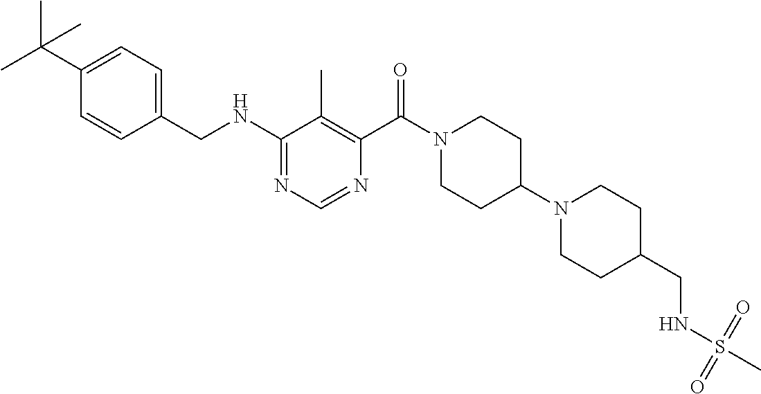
C1(NCC2=CC=C(C(C)(C)C)C=C2)=NC=NC(C(N2CCC(N3CCC(CNS(C)(=O)=O)CC3)CC2)=O)=C1C
